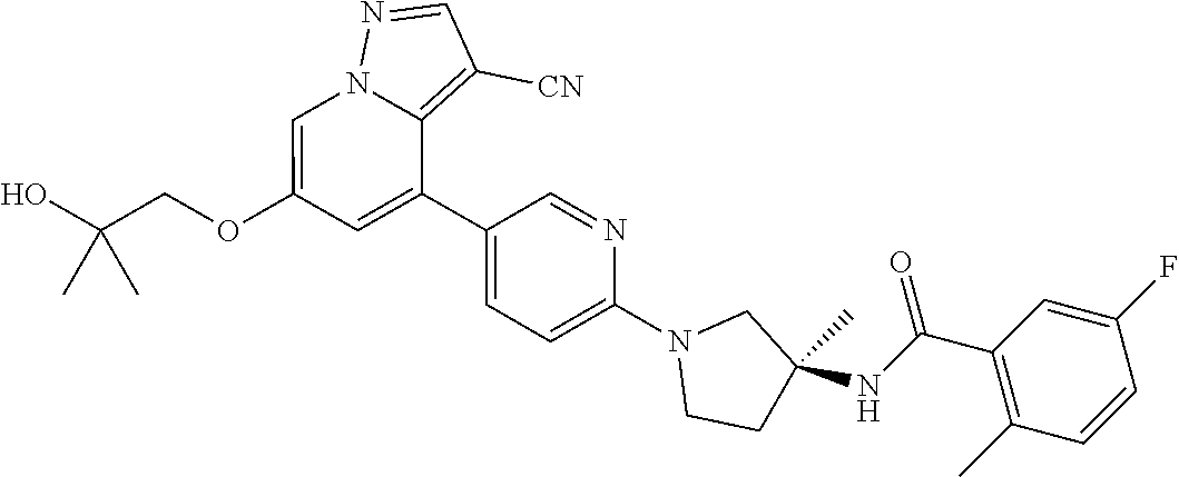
C1=C(OCC(O)(C)C)C=C(C2=CC=C(N3CCC(NC(C4=C(C)C=CC(F)=C4)=O)(C)C3)N=C2)C2=C([CN])C=NN12
